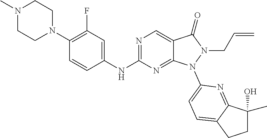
N1=C(NC2=CC(F)=C(N3CCN(C)CC3)C=C2)N=C2C(=C1)C(=O)N(CC=C)N2C1=CC=C2C(=N1)C(C)(O)CC2
